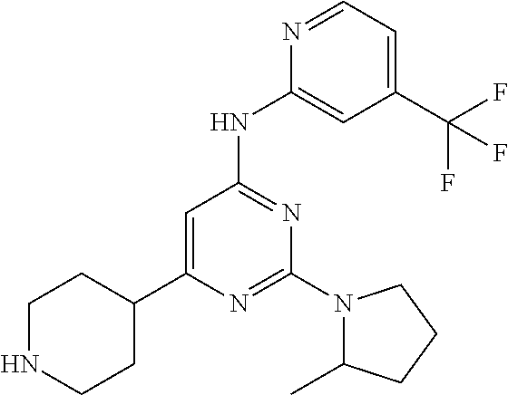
N1=CC=C(C(F)(F)F)C=C1NC1=NC(N2C(C)CCC2)=NC(C2CCNCC2)=C1
